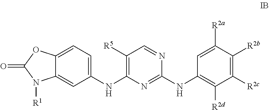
C12=CC=C(NC3=C([R5])C=NC(NC4=C([R2d])C([R2c])=C([R2b])C([R2a])=C4)=N3)C=C1N([R1])C(=O)O2
